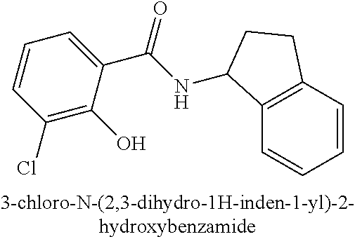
C1=CC(Cl)=C(O)C(C(NC2C3=C(C=CC=C3)CC2)=O)=C1
